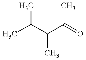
CC(C(C(=O)C)C)C
